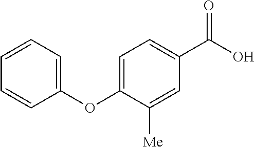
C1=C(OC2=CC=CC=C2)C([Me])=CC(C(O)=O)=C1
